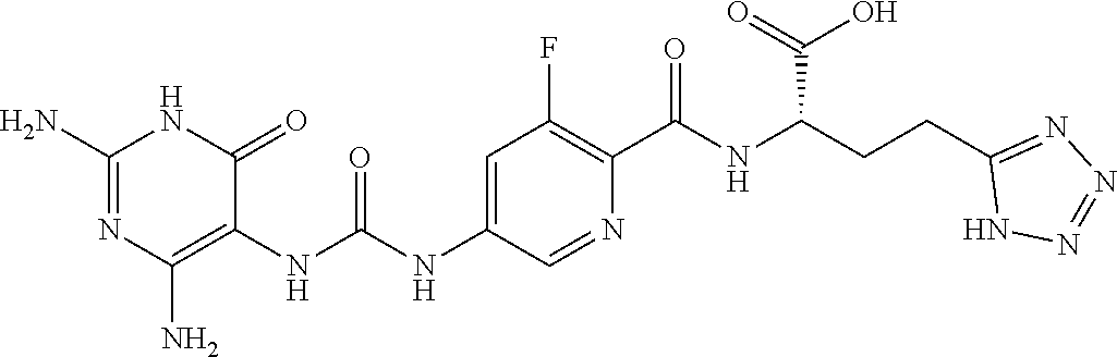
N1C(N)=NC(N)=C(NC(NC2=CC(F)=C(C(=O)NC(C(=O)O)CCC3=NN=NN3)N=C2)=O)C1=O
